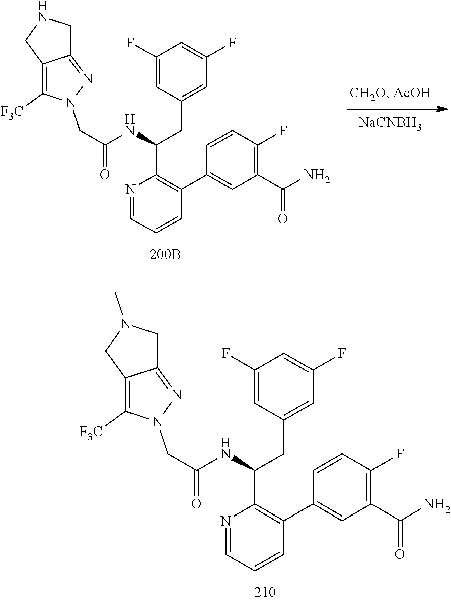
C12=C([F3C])N(CC(=O)NC(CC3=CC(F)=CC(F)=C3)C3=C(C4=CC(C(N)=O)=C(F)C=C4)C=CC=N3)N=C1CNC2.[NaCNBH3].C1([F3C])=C2C(=NN1CC(=O)NC(CC1=CC(F)=CC(F)=C1)C1=C(C3=CC(C(N)=O)=C(F)C=C3)C=CC=N1)CN(C)C2
